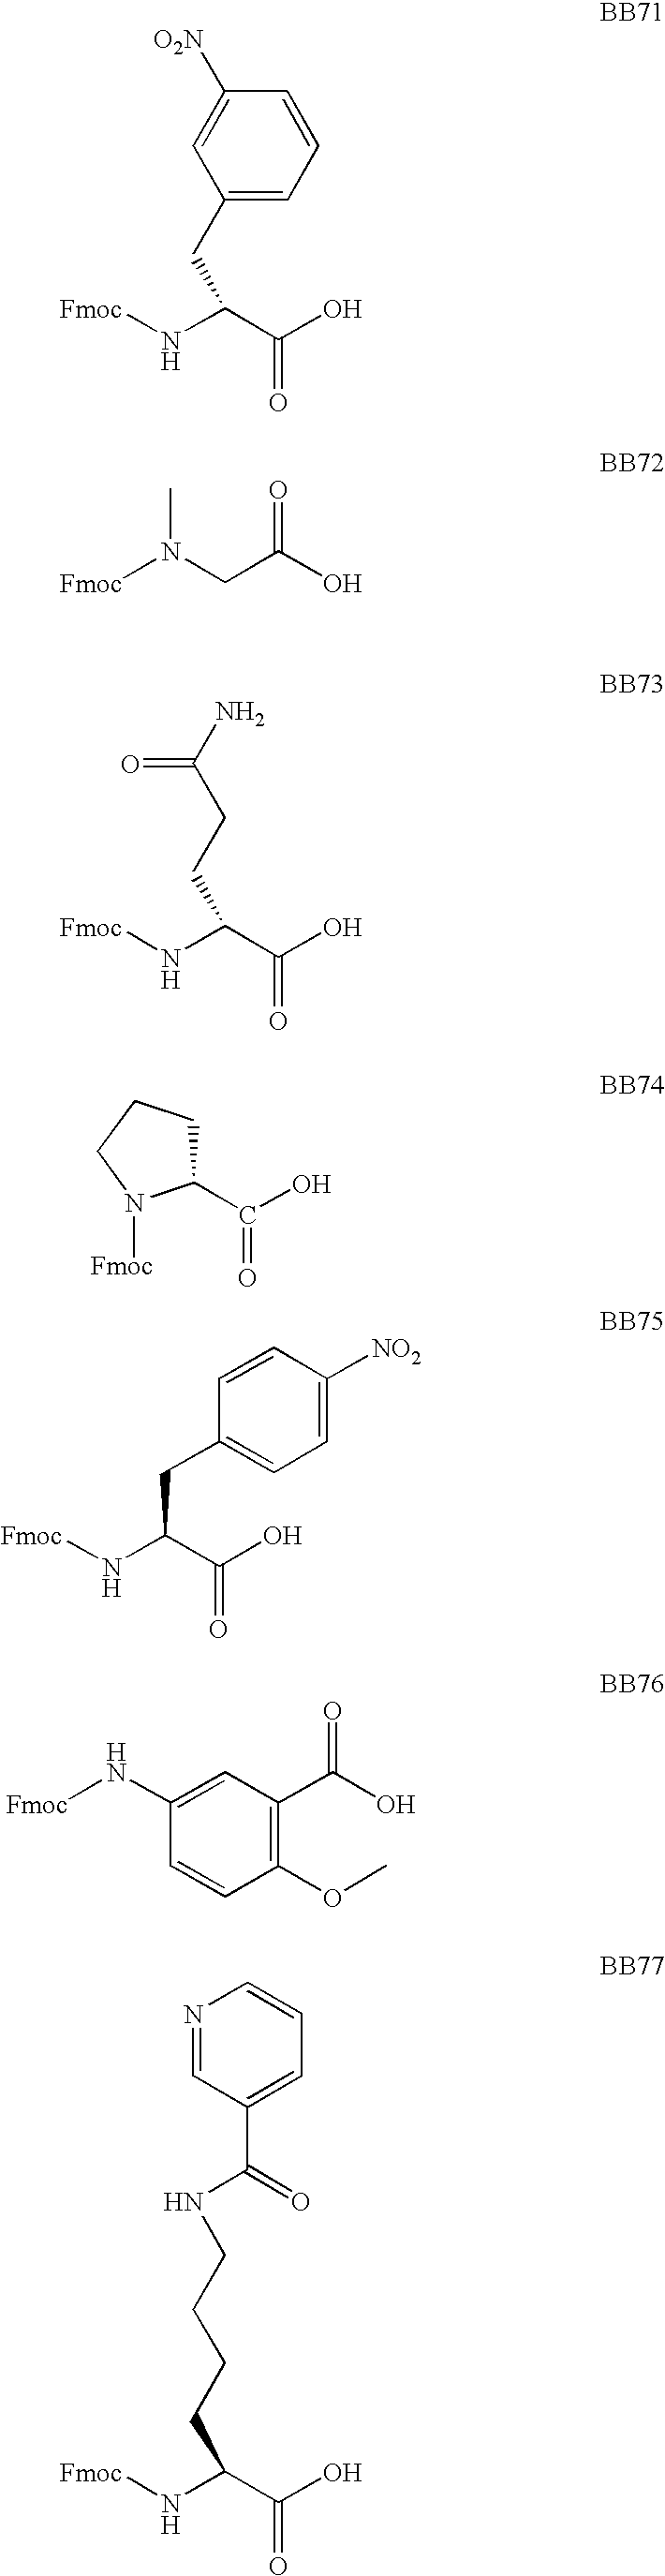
N(C(C(O)=O)CC1=CC=CC([O2N])=C1)[Fmoc].[Fmoc]N(CC(O)=O)C.N(C(C(O)=O)CCC(N)=O)[Fmoc].C1(C(O)=O)CCCN1[Fmoc].N(C(C(O)=O)CC1=CC=C([NO2])C=C1)[Fmoc].C1=CC(OC)=C(C(=O)O)C=C1N[Fmoc].N(C(C(O)=O)CCCCNC(=O)C1=CC=CN=C1)[Fmoc]
